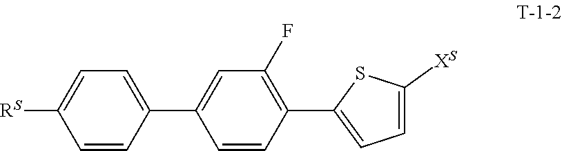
C1(C2=CC(F)=C(C3=CC=C([XS])S3)C=C2)=CC=C([RS])C=C1
